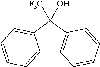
C12=CC=CC=C1C([F3C])(O)C1=C2C=CC=C1
